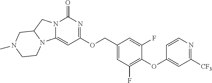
C1(COC2=NC(=O)N3C(=C2)N2C(C3)CN(C)CC2)=CC(F)=C(OC2=CC([CF3])=NC=C2)C(F)=C1
